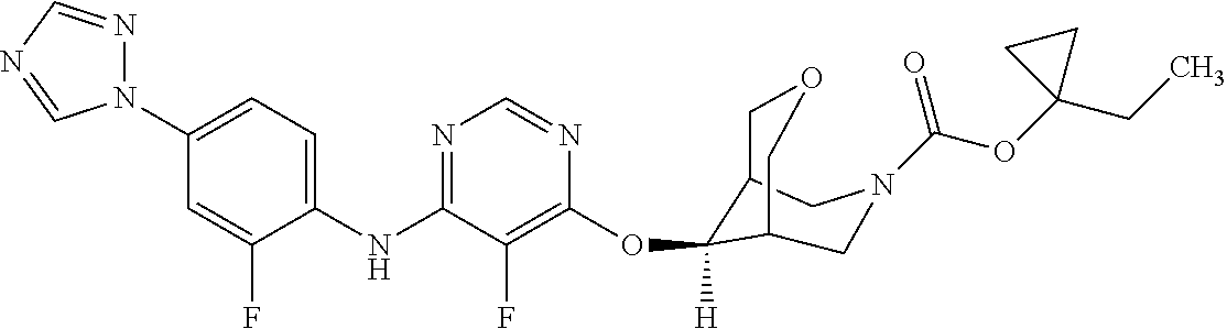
C1(NC2=NC=NC(OC3([H])C4COCC3CN(C(OC3(CC)CC3)=O)C4)=C2F)=CC=C(N2N=CN=C2)C=C1F
